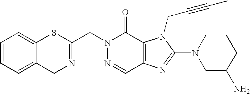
N1(CC2=NCC3=CC=CC=C3S2)N=CC2=C(C1=O)N(CC#CC)C(N1CC(N)CCC1)=N2
